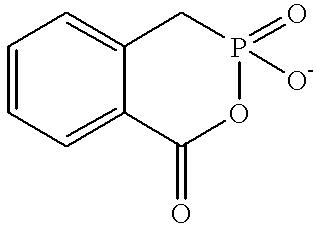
C1=CC=C2C(=C1)CP([O-])(=O)OC2=O
